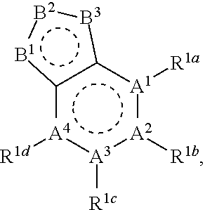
c12[A4]([R1d]):[A3]([R1c]):[A2]([R1b]):[A1]([R1a])c1[B3]:[B2]:[B1]2
